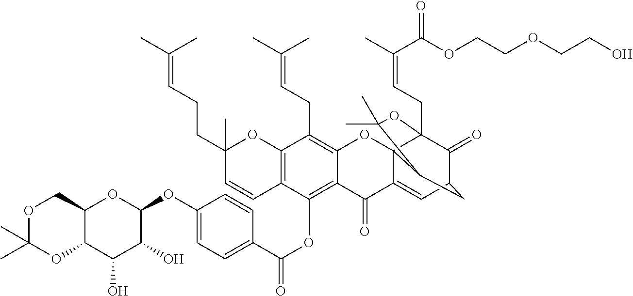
C12=C(OC(C3=CC=C(OC4OC5C(C(O)C4O)OC(C)(C)OC5)C=C3)=O)C3=C(C(CC=C(C)C)=C1OC14C(=CC5C(=O)C1(CC=C(C)C(=O)OCCOCCO)OC(C)(C)C4C5)C2=O)OC(C)(CCC=C(C)C)C=C3
